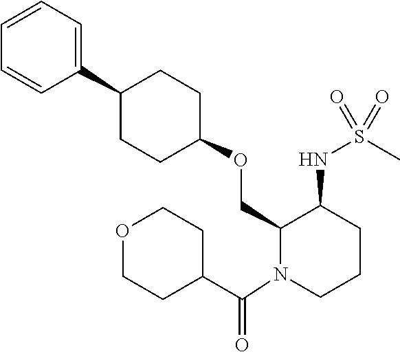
C1(C2=CC=CC=C2)CCC(OCC2C(NS(C)(=O)=O)CCCN2C(C2CCOCC2)=O)CC1
